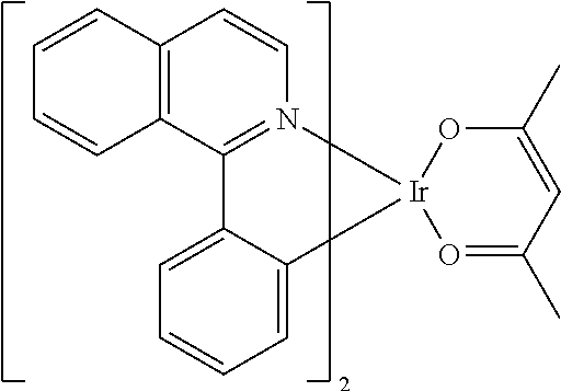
C12=CC=CC=C1[Ir]1(N3=C2C2=C(C=C3)C=CC=C2)OC(C)=CC(C)=O1
